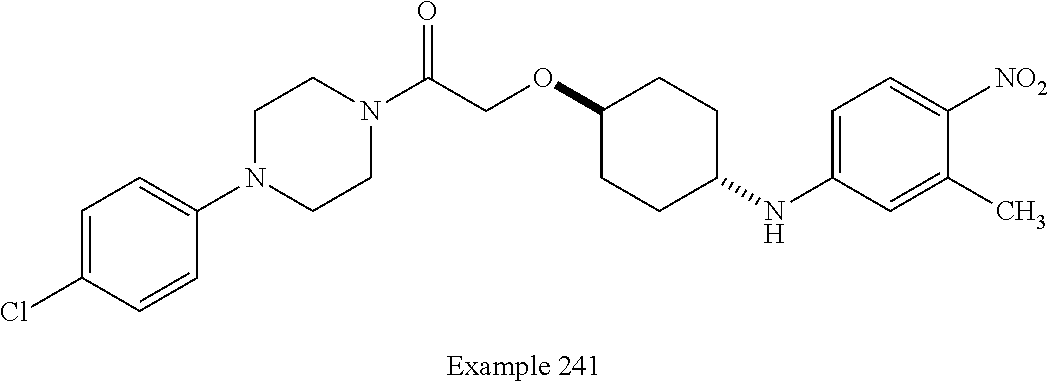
C1=C(Cl)C=CC(N2CCN(C(COC3CCC(NC4=CC=C([NO2])C(C)=C4)CC3)=O)CC2)=C1
